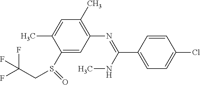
FC(CS(C1=CC(N=C(C2=CC=C(Cl)C=C2)NC)=C(C)C=C1C)=O)(F)F
